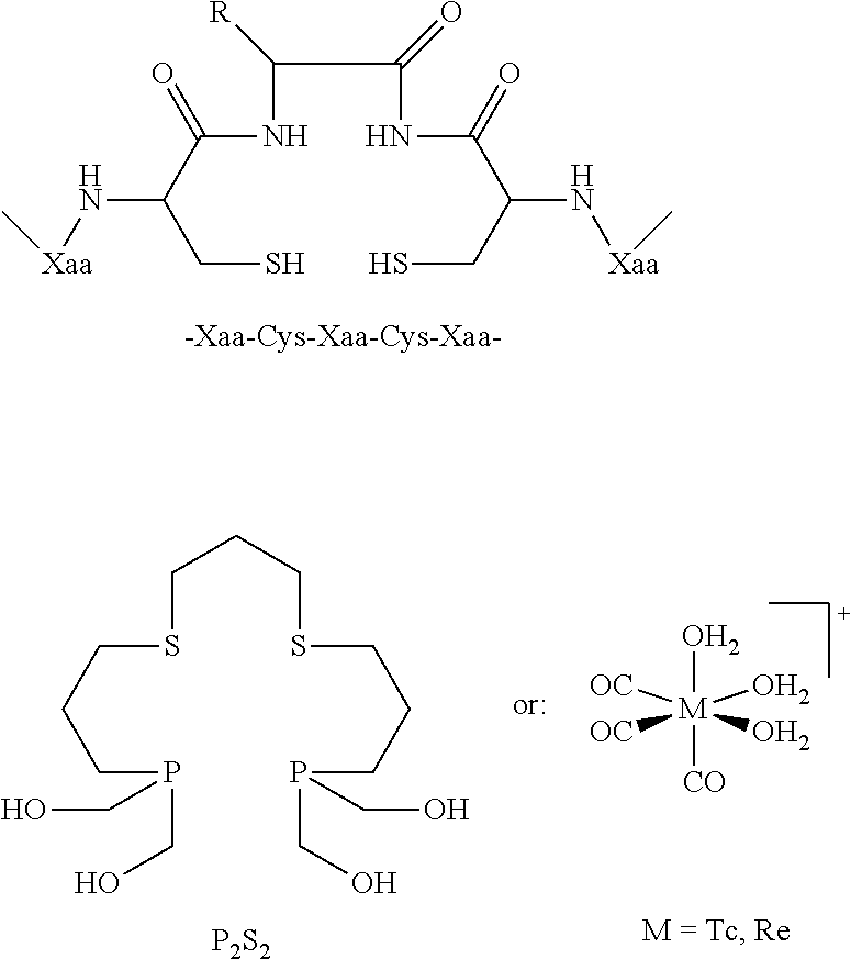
C(NC(C(CS)N[Xaa]C)=O)(C(NC(C(CS)N[Xaa]C)=O)=O)[R].C(SCCCP(CO)CO)CCSCCCP(CO)CO.[P2S2].O[M]([CO])(O)([OC])([OC])O
